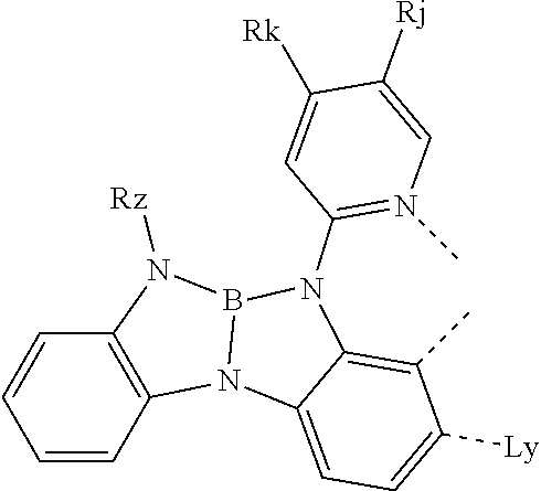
C1(N2C3=C(C)C([Ly])=CC=C3N3B2N([Rz])C2=C3C=CC=C2)=N(C)C=C([Rj])C([Rk])=C1
